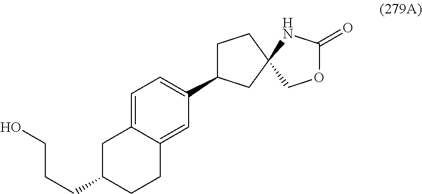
C1C2=CC=C(C3CCC4(C3)COC(=O)N4)C=C2CCC1CCCO
